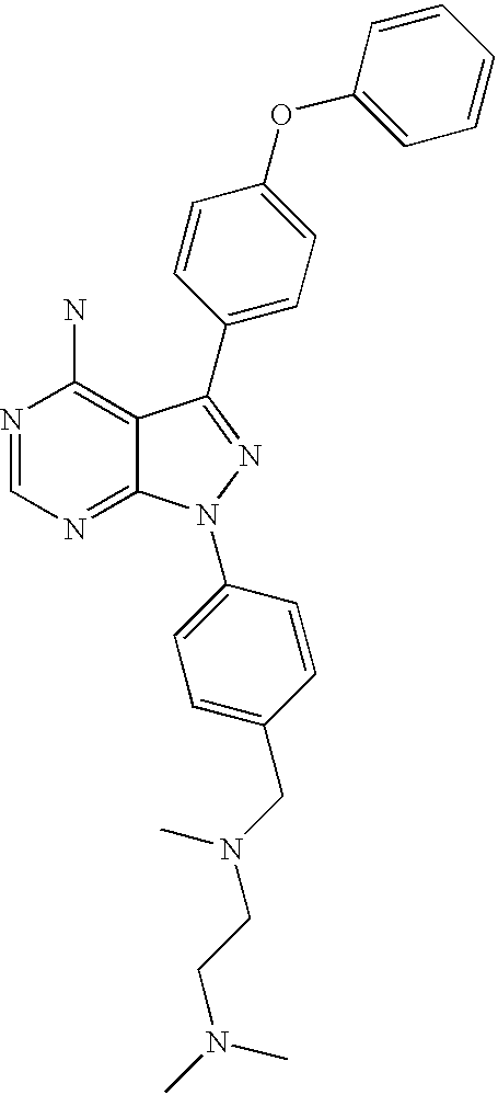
N1=CN=C2C(=C1N)C(C1=CC=C(OC3=CC=CC=C3)C=C1)=NN2C1=CC=C(CN(CCN(C)C)C)C=C1
